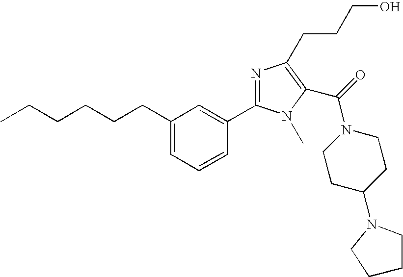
C(CCCCC1=CC=CC(C2=NC(CCCO)=C(C(N3CCC(N4CCCC4)CC3)=O)N2C)=C1)C
